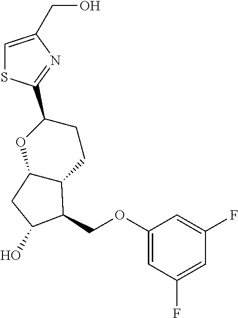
C1=C(CO)N=C(C2CCC3C(O2)CC(O)C3COC2=CC(F)=CC(F)=C2)S1
